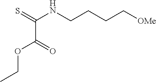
C(=O)(OCC)C(NCCCC[OMe])=S
